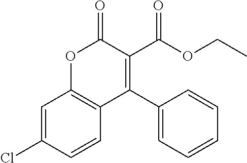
O1C2=C(C(C3=CC=CC=C3)=C(C(OCC)=O)C1=O)C=CC(Cl)=C2
